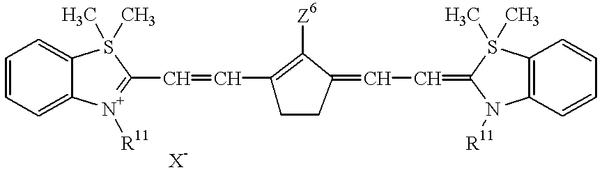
C1=CC=C2C(=C1)S(C)(C)C(C=CC1=C([Z6])C(=CC=C3N([R11])C4=C(C=CC=C4)S3(C)C)CC1)=[N+]2[R11]
